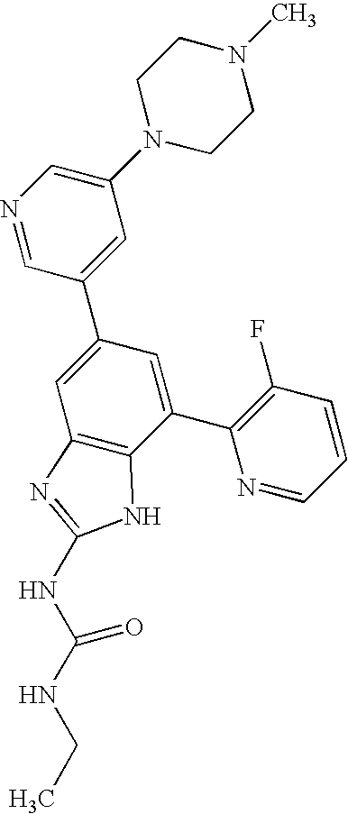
N1=CC(C2=CC3=C(C(C4=C(F)C=CC=N4)=C2)NC(NC(NCC)=O)=N3)=CC(N2CCN(C)CC2)=C1
